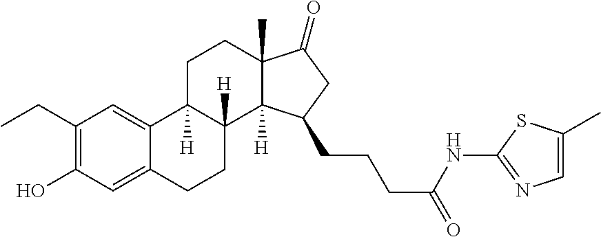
C1(CC)=C(O)C=C2C(=C1)C1([H])C([H])(CC2)C2([H])C(C)(CC1)C(=O)CC2CCCC(=O)NC1=NC=C(C)S1
